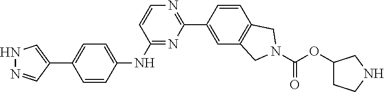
N1N=CC(C2=CC=C(NC3=NC(C4=CC5=C(C=C4)CN(C(OC4CCNC4)=O)C5)=NC=C3)C=C2)=C1
